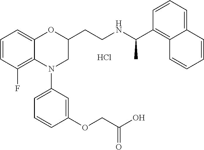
C1=CC(F)=C2C(=C1)OC(CCNC(C1=C3C(=CC=C1)C=CC=C3)C)CN2C1=CC=CC(OCC(O)=O)=C1.Cl
